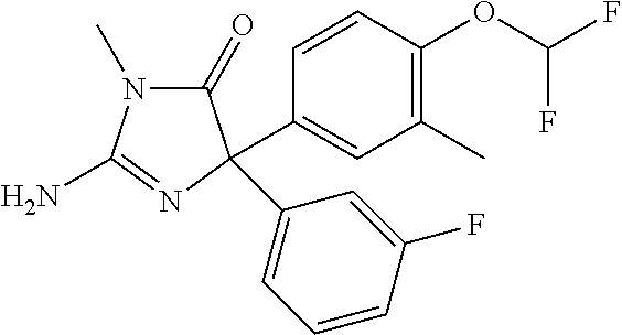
N1(C)C(=O)C(C2=CC(C)=C(OC(F)F)C=C2)(C2=CC=CC(F)=C2)N=C1N
